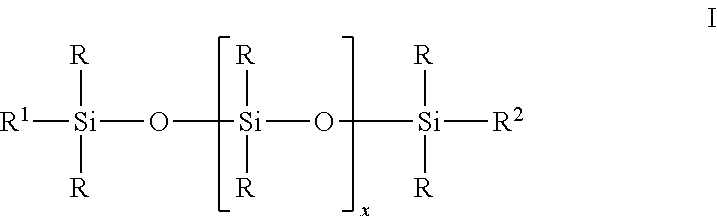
[R1][Si]([R])([R])O[Si](O[Si]([R2])([R])[R])([R])[R]
